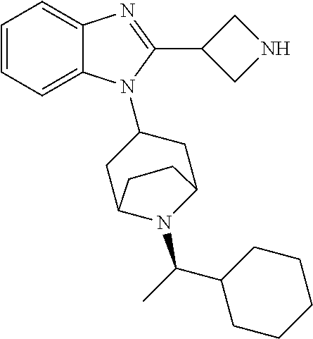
C1=CC=C2C(=C1)N=C(C1CNC1)N2C1CC2N(C(C)C3CCCCC3)C(C1)CC2
